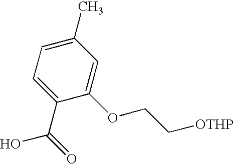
C1(C(=O)O)=CC=C(C)C=C1OCC[OTHP]
